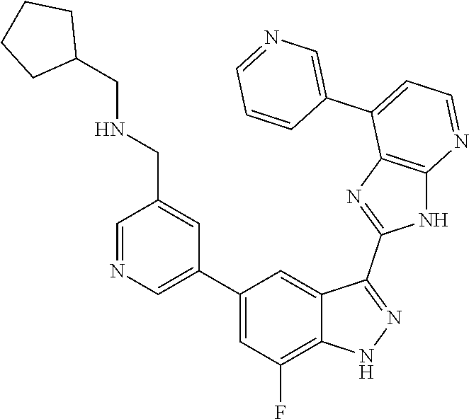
C1=NC=C(C2=CC(F)=C3C(=C2)C(C2=NC4=C(N2)N=CC=C4C2=CN=CC=C2)=NN3)C=C1CNCC1CCCC1
